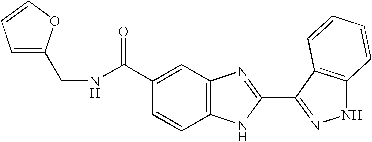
N(C(C1=CC2=C(C=C1)NC(C1=NNC3=C1C=CC=C3)=N2)=O)CC1=CC=CO1
